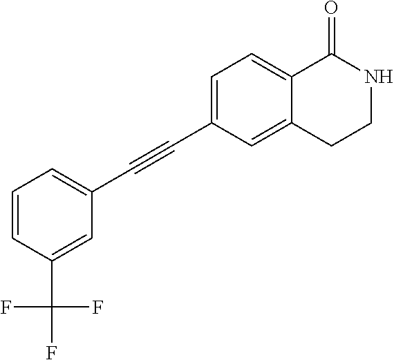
C1=CC(C(F)(F)F)=CC(C#CC2=CC=C3C(=C2)CCNC3=O)=C1
